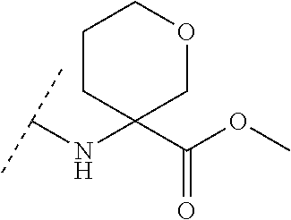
C(NC1(C(OC)=O)COCCC1)(C)C
